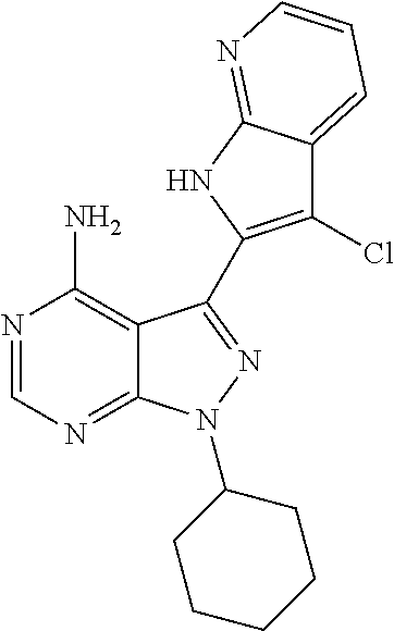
C12=C(N)N=CN=C1N(C1CCCCC1)N=C2C1=C(Cl)C2=CC=CN=C2N1
